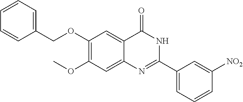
C1(COC2=C(OC)C=C3C(=C2)C(=O)NC(C2=CC=CC([NO2])=C2)=N3)=CC=CC=C1
